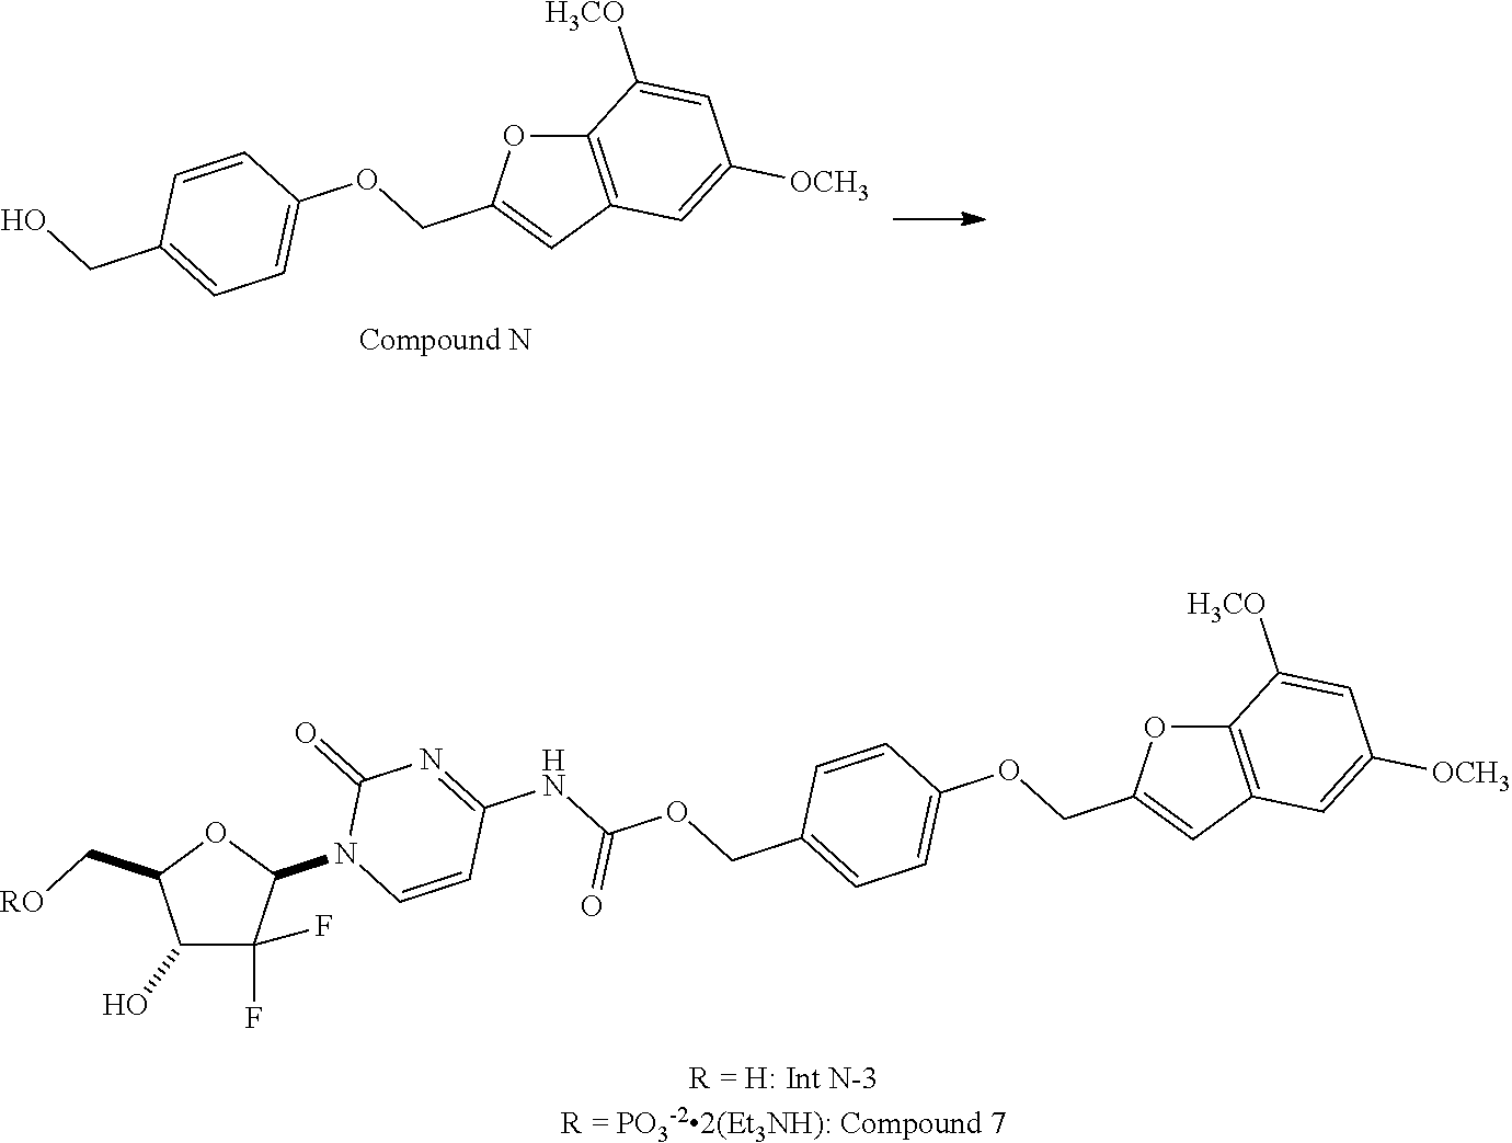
OCC1=CC=C(OCC2=CC3=C(O2)C([H3CO])=CC([OCH3])=C3)C=C1.C1(O)C(F)(F)C(N2C=CC(NC(=O)OCC3=CC=C(OCC4=CC5=C(O4)C([H3CO])=CC([OCH3])=C5)C=C3)=NC2=O)OC1C[RO]
